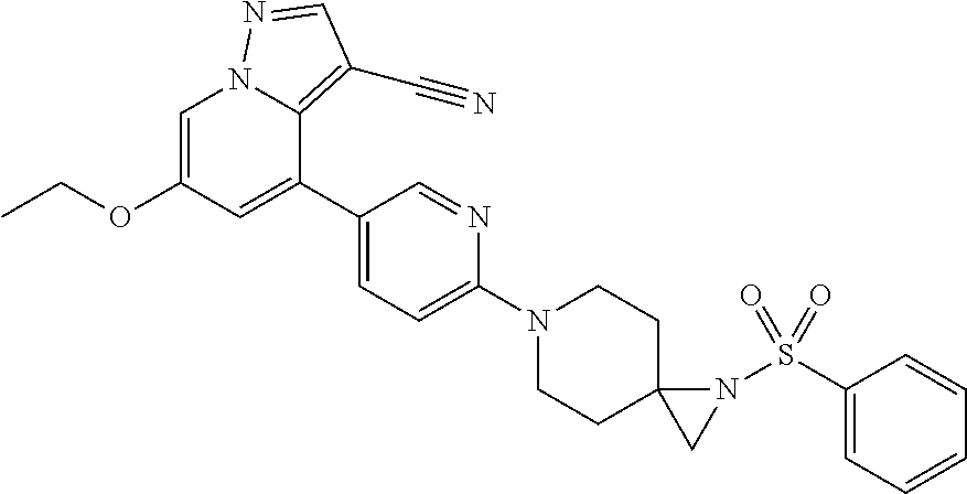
C1(C2=CC(OCC)=CN3C2=C(C#N)C=N3)=CC=C(N2CCC3(CC2)CN3S(C2=CC=CC=C2)(=O)=O)N=C1
